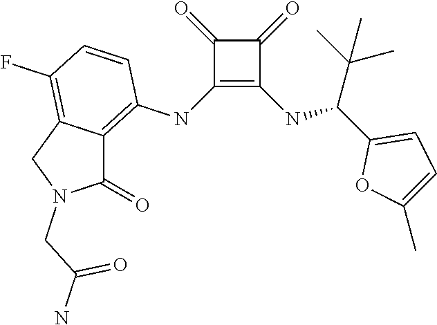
C1(NC2=C3C(=C(F)C=C2)CN(CC(N)=O)C3=O)=C(NC(C2=CC=C(C)O2)C(C)(C)C)C(=O)C1=O
